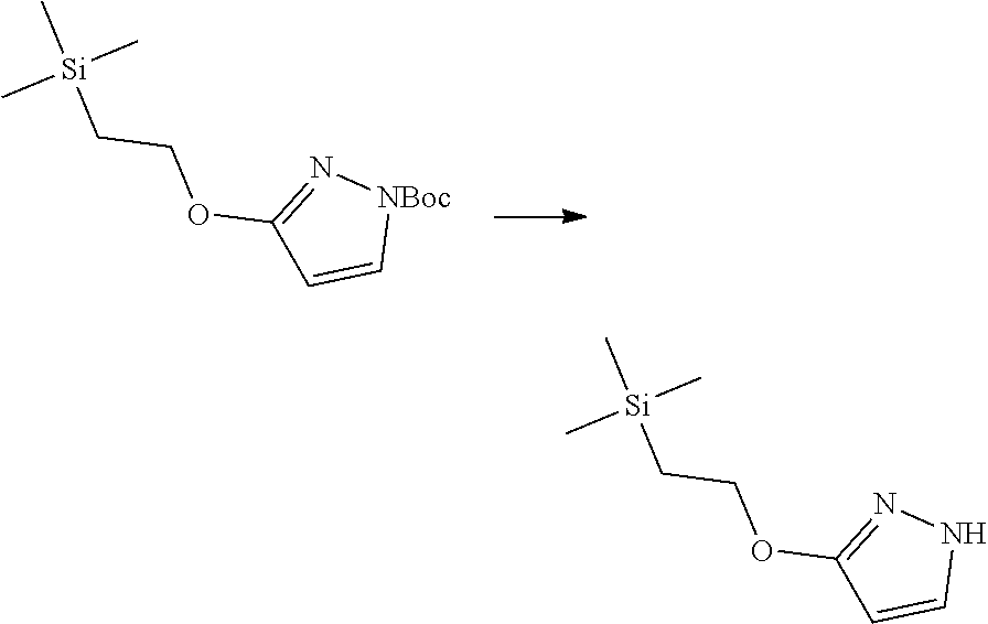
[NBoc]1N=C(OCC[Si](C)(C)C)C=C1.N1N=C(OCC[Si](C)(C)C)C=C1
